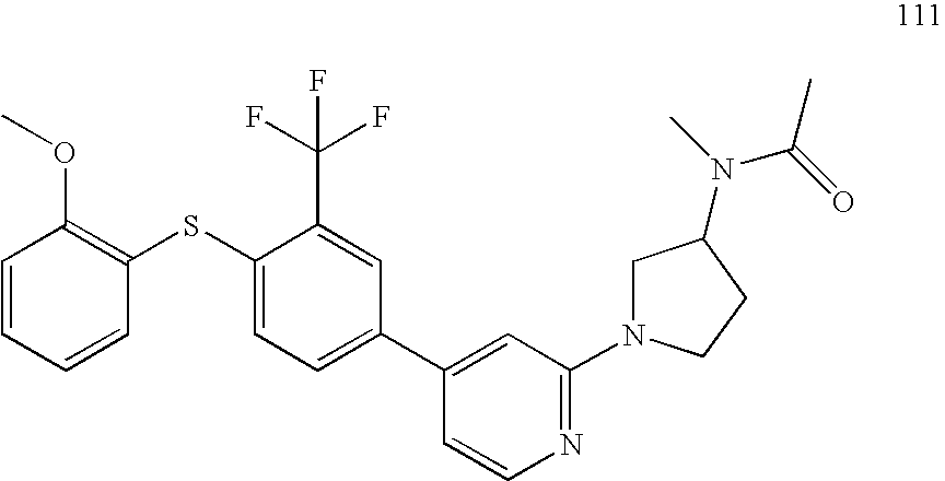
C1=CC=CC(SC2=CC=C(C3=CC(N4CC(N(C)C(=O)C)CC4)=NC=C3)C=C2C(F)(F)F)=C1OC
